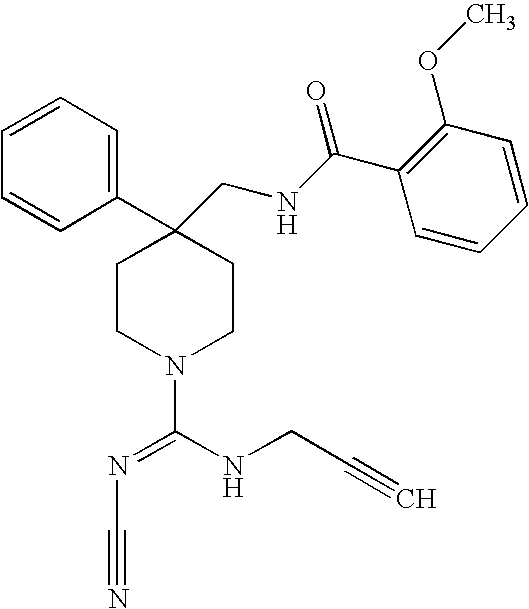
C1=CC=CC(C2(CNC(C3=C(OC)C=CC=C3)=O)CCN(C(NCC#C)=NC#N)CC2)=C1
